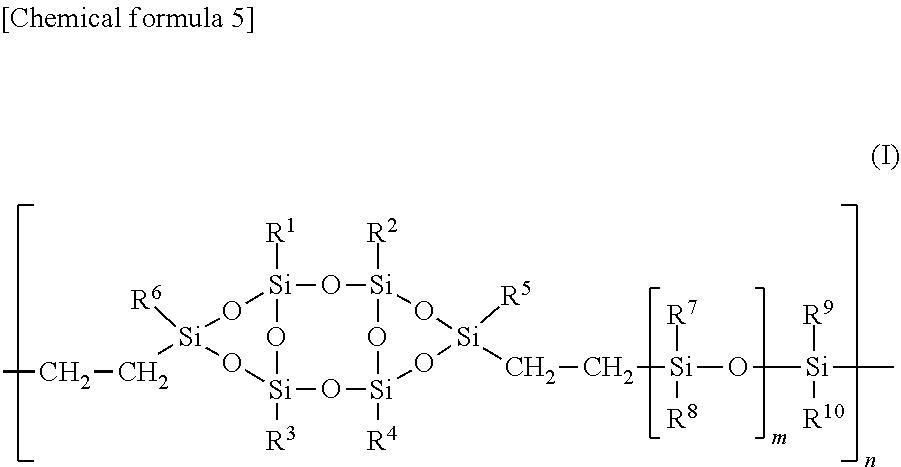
CCC[Si]1([R6])O[Si]2([R1])O[Si]([R3])(O1)O[Si]1([R4])O[Si]([R2])(O2)O[Si]([R5])(CC[Si]([R7])([R8])O[Si]([R9])([R10])C)O1
